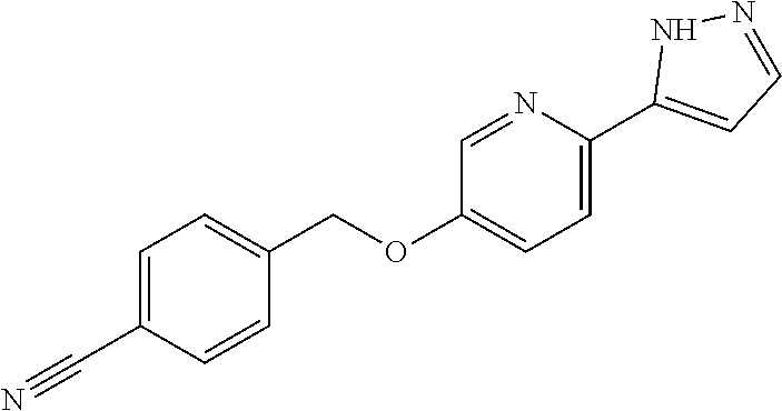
C1=NC(C2=CC=NN2)=CC=C1OCC1=CC=C(C#N)C=C1
